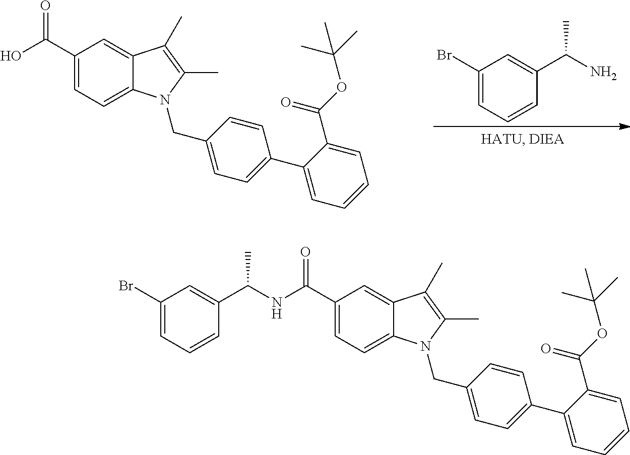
OC(=O)C1=CC=C2C(=C1)C(C)=C(C)N2CC1=CC=C(C2=CC=CC=C2C(=O)OC(C)(C)C)C=C1.C1(Br)=CC=CC(C(N)C)=C1.N(C(=O)C1=CC=C2C(=C1)C(C)=C(C)N2CC1=CC=C(C2=CC=CC=C2C(=O)OC(C)(C)C)C=C1)C(C1=CC(Br)=CC=C1)C
